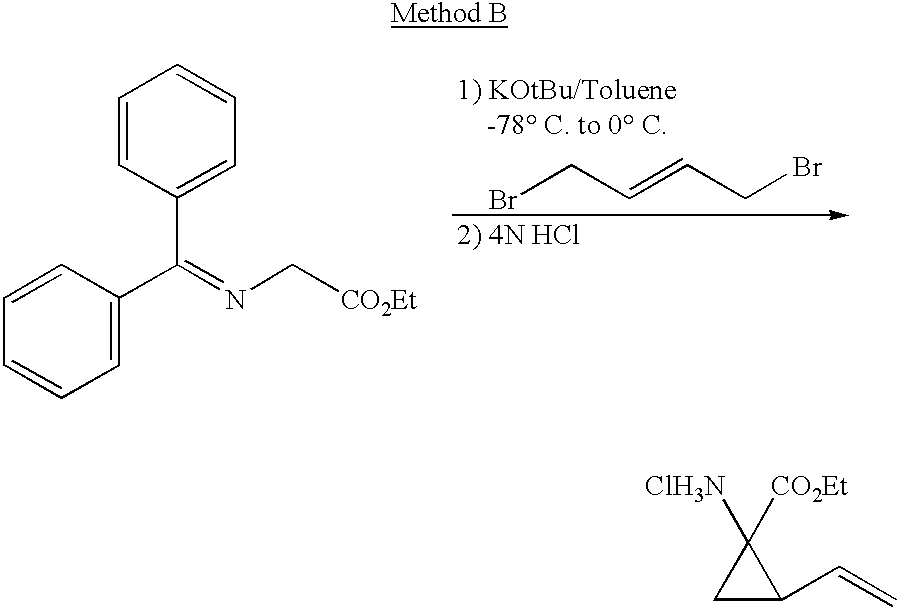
C1=CC=CC=C1C(=NC[CO2Et])C1=CC=CC=C1.BrCC=CCBr.C1C(C=C)C1([ClH3N])[CO2Et]
